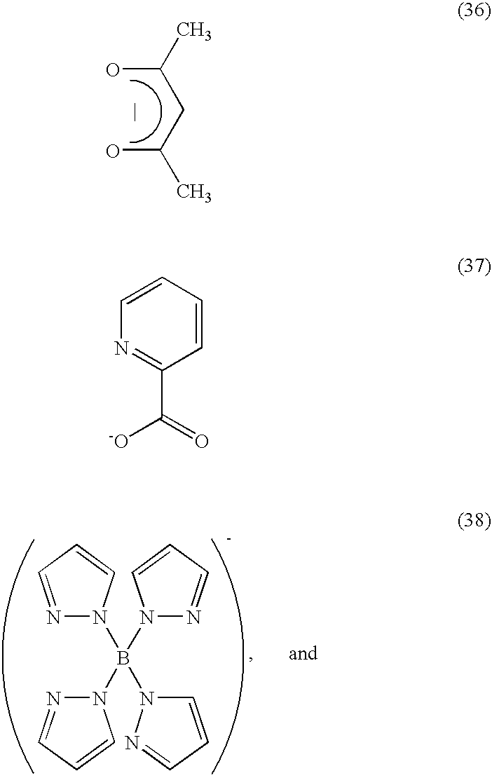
OC(CC(C)O)C.C1=CC=CN=C1C(=O)[-O].C1=CC=NN1B(N1N=CC=C1)(N1N=CC=C1)N1N=CC=C1
